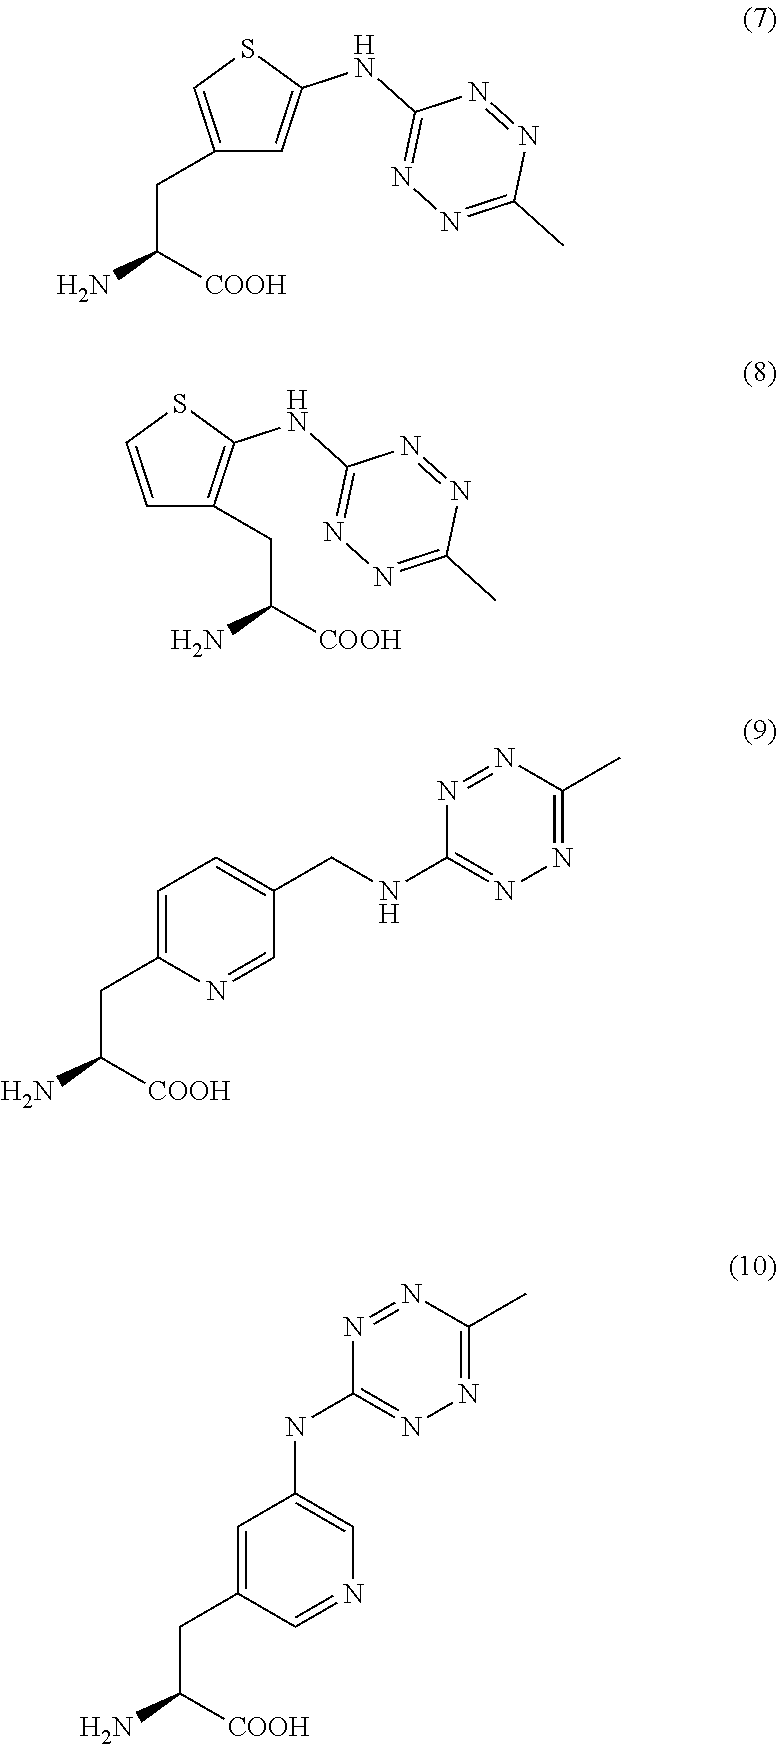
C1=C(CC(N)[COOH])N=CC(CNC2=NN=C(C)N=N2)=C1.C(C([COOH])N)C1=CSC(NC2=NN=C(C)N=N2)=C1.C1=CSC(NC2=NN=C(C)N=N2)=C1CC([COOH])N.C1=C(CC(N)[COOH])C=NC=C1NC1=NN=C(C)N=N1
